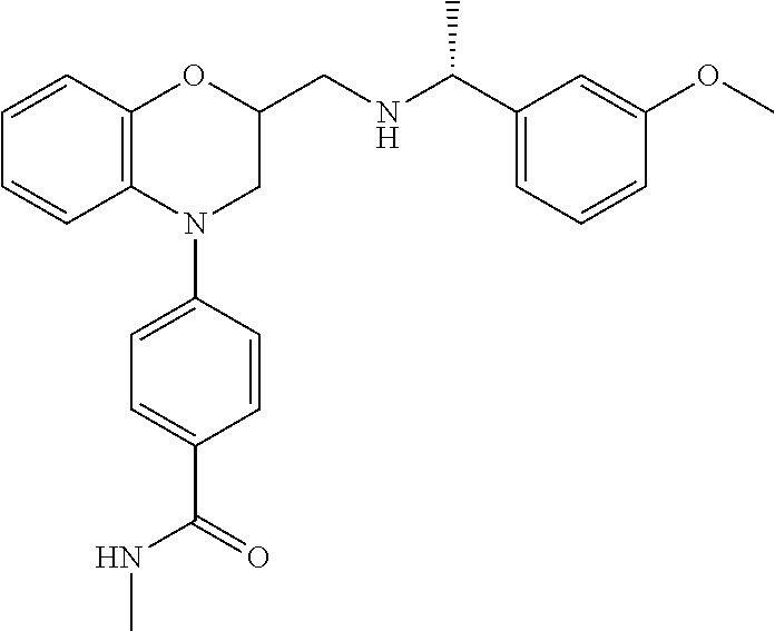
C1=CC2=C(C=C1)N(C1=CC=C(C(=O)NC)C=C1)CC(CNC(C1=CC=CC(OC)=C1)C)O2
